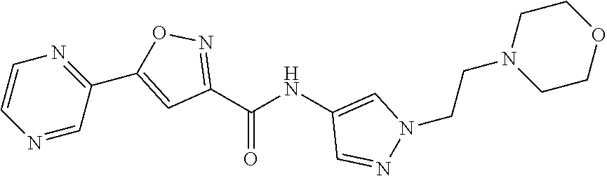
C1(C(NC2=CN(CCN3CCOCC3)N=C2)=O)=NOC(C2=NC=CN=C2)=C1
